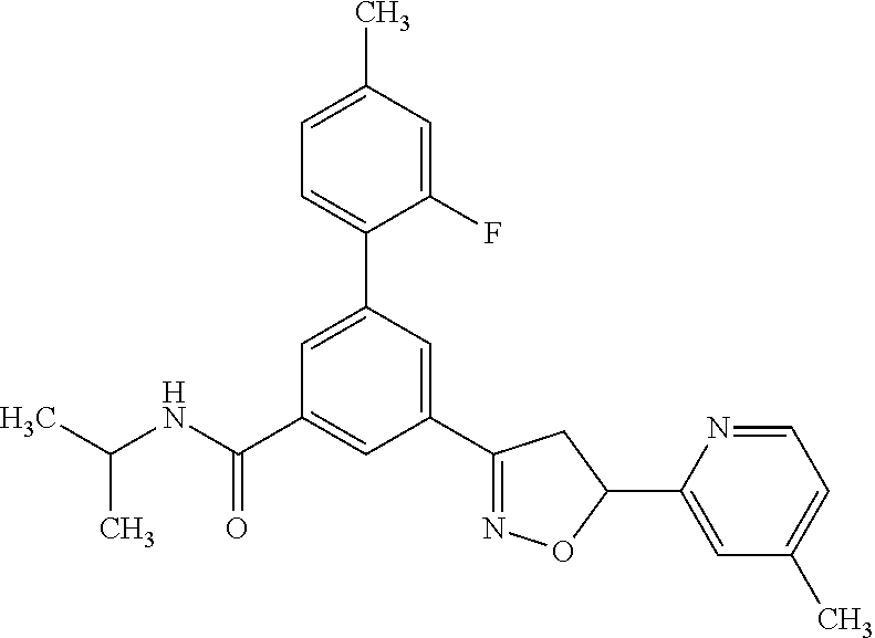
CC(NC(C1=CC(C2=NOC(C3=CC(C)=CC=N3)C2)=CC(C2=CC=C(C)C=C2F)=C1)=O)C
